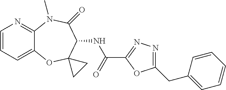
C1=CC=C2C(=N1)N(C)C(=O)C(NC(C1=NN=C(CC3=CC=CC=C3)O1)=O)C1(O2)CC1
